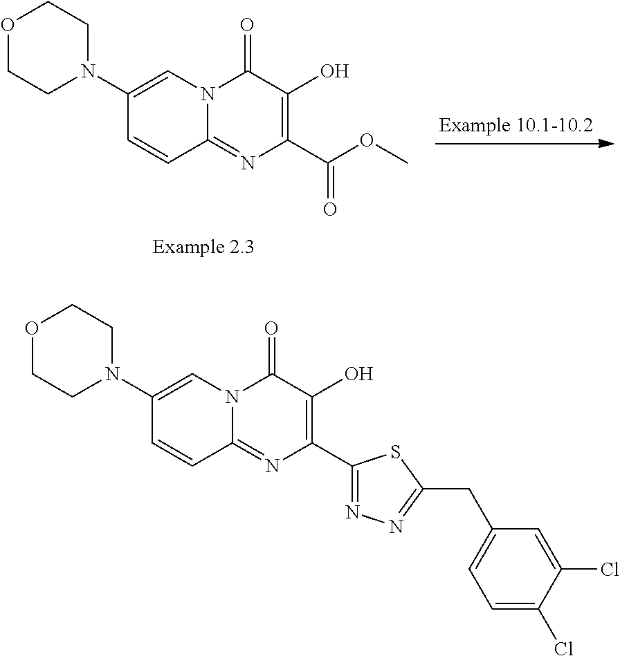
O1CCN(C2=CN3C(=NC(C(OC)=O)=C(O)C3=O)C=C2)CC1.O1CCN(C2=CN3C(=NC(C4=NN=C(CC5=CC=C(Cl)C(Cl)=C5)S4)=C(O)C3=O)C=C2)CC1
